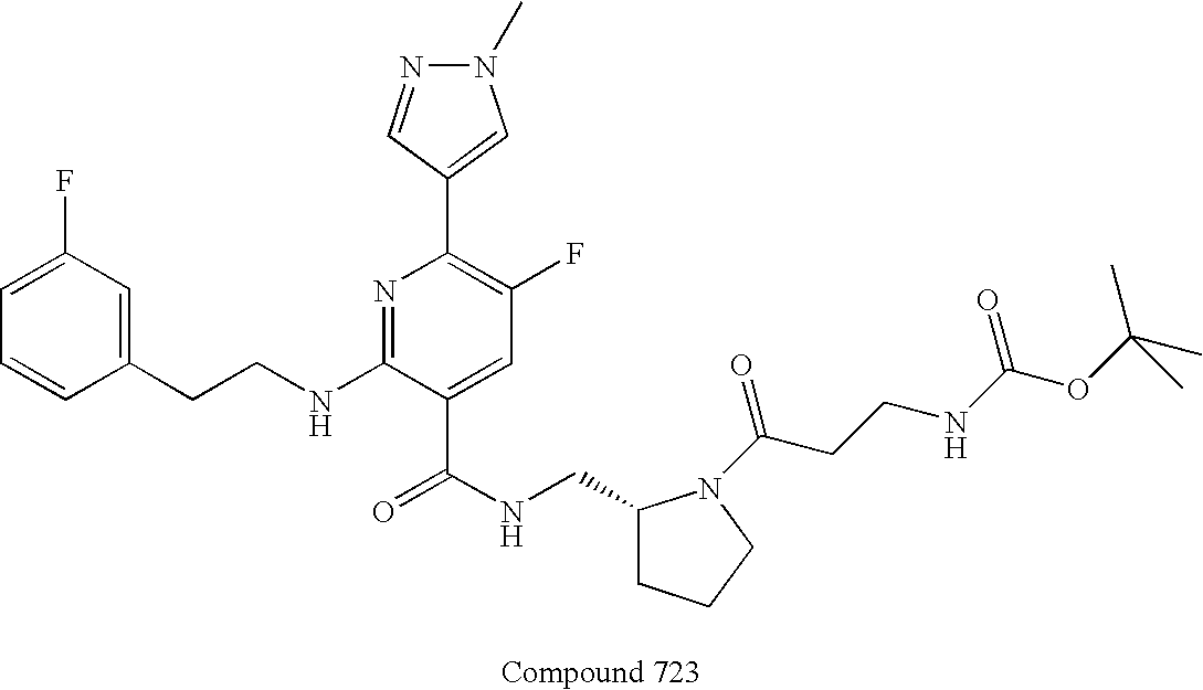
C1=CC(CCNC2=NC(C3=CN(C)N=C3)=C(F)C=C2C(NCC2CCCN2C(CCNC(OC(C)(C)C)=O)=O)=O)=CC(F)=C1
